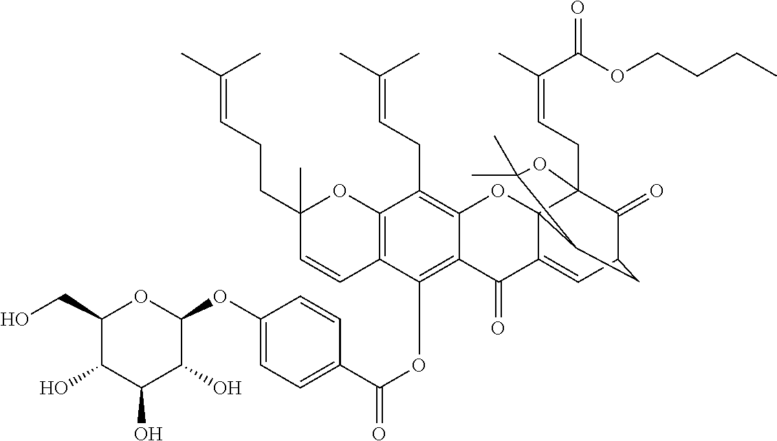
C1(O)C(CO)OC(OC2=CC=C(C(OC3=C4C(=C(CC=C(C)C)C5=C3C=CC(C)(CCC=C(C)C)O5)OC35C(=CC6C(=O)C3(CC=C(C)C(=O)OCCCC)OC(C)(C)C5C6)C4=O)=O)C=C2)C(O)C1O
